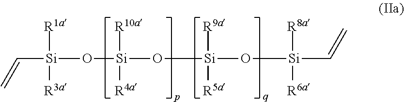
[Si](C=C)(O[Si](O[Si](O[Si](C=C)([R8a])[R6a])([R9a])[R5a])([R10a])[R4a])([R1a])[R3a]
